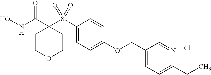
Cl.N(C(C1(S(C2=CC=C(OCC3=CC=C(CC)N=C3)C=C2)(=O)=O)CCOCC1)=O)O
